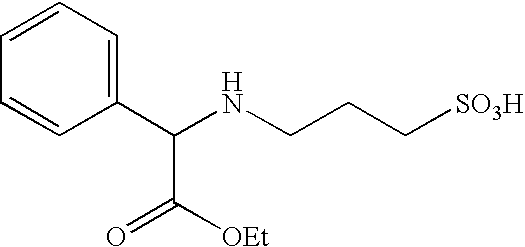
C1(C(NCCC[SO3H])C([OEt])=O)=CC=CC=C1
